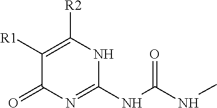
C1([R1])=C([R2])NC(NC(NC)=O)=NC1=O
